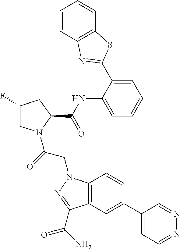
C1(F)CN(C(=O)CN2C3=C(C=C(C4=CC=NN=C4)C=C3)C(C(N)=O)=N2)C(C(NC2=CC=CC=C2C2=NC3=C(C=CC=C3)S2)=O)C1
